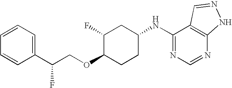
C1(C(COC2CCC(NC3=NC=NC4=C3C=NN4)CC2F)F)=CC=CC=C1
